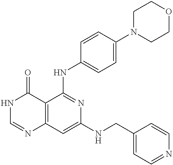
C12=C(C=C(NCC3=CC=NC=C3)N=C1NC1=CC=C(N3CCOCC3)C=C1)N=CNC2=O
